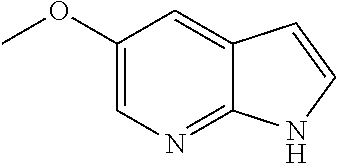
C1(OC)=CN=C2C(=C1)C=CN2
